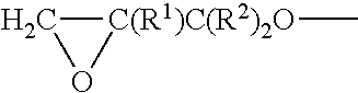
[C(R1)C(R2)2O]1(C)CO1
